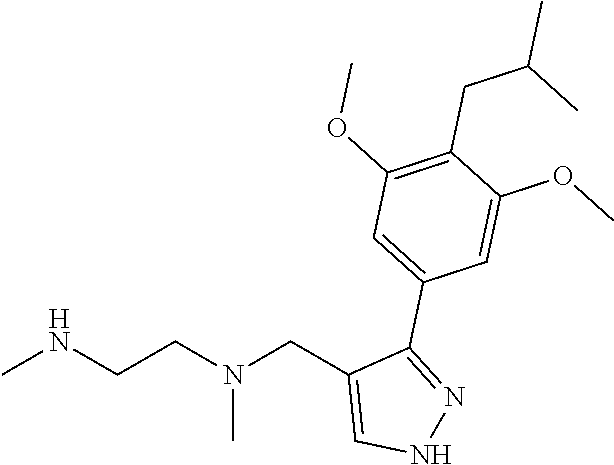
CNCCN(CC1=CNN=C1C1=CC(OC)=C(CC(C)C)C(OC)=C1)C
